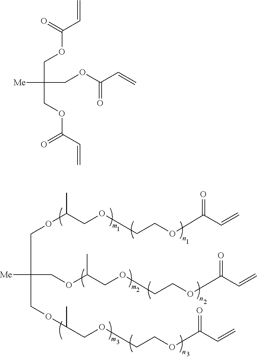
[Me]C(COC(C)COCCOC(C=C)=O)(COC(C)COCCOC(C=C)=O)COC(COCCOC(C=C)=O)C.[Me]C(COC(C=C)=O)(COC(C=C)=O)COC(C=C)=O
